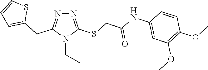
N1=C(SCC(NC2=CC(OC)=C(OC)C=C2)=O)N(CC)C(CC2=CC=CS2)=N1
